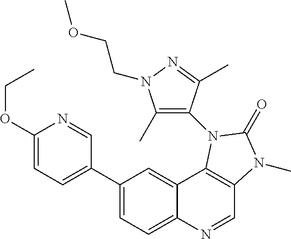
C1(C2=CC=C(OCC)N=C2)=CC=C2C(=C1)C1=C(C=N2)N(C)C(=O)N1C1=C(C)N(CCOC)N=C1C
